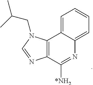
C12=C(C([*NH2])=NC3=CC=CC=C13)N=CN2CC(C)C
